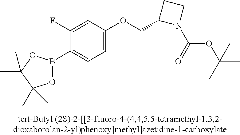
C1(F)=CC(OCC2N(C(=O)OC(C)(C)C)CC2)=CC=C1B1OC(C)(C)C(C)(C)O1
